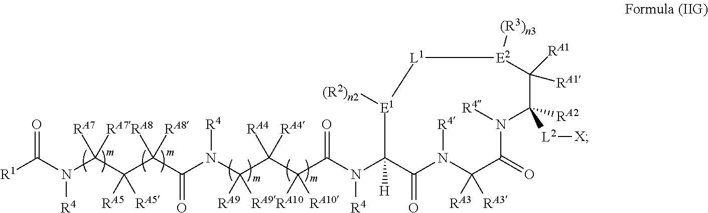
[R1]C(N(C(C(C(C(N(C(C(C(C(N(C1([H])C(=O)N([R4])C([RA3])([RA3])C(=O)N([R4])C([RA2])([L2][X])C([RA1])([RA1])[E2]([(R3)n3])[L1][E1]1[(R2)n2])[R4])=O)([RA10])[RA10])([RA4])[RA4])([RA9])[RA9])[R4])=O)([RA8])[RA8])([RA5])[RA5])([RA7])[RA7])[R4])=O
